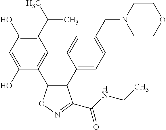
C1(C(C)C)=C(O)C=C(O)C(C2=C(C3=CC=C(CN4CCOCC4)C=C3)C(C(NCC)=O)=NO2)=C1
